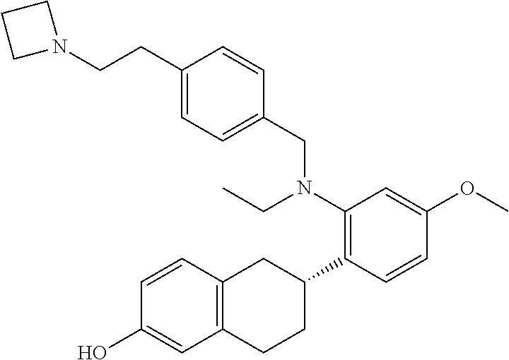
OC1=CC2=C(C=C1)CC(C1=C(N(CC)CC3=CC=C(CCN4CCC4)C=C3)C=C(OC)C=C1)CC2
